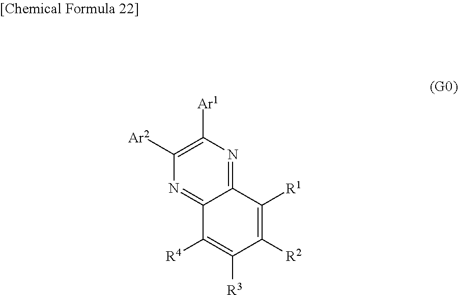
N1=C2C(=NC([Ar1])=C1[Ar2])C([R1])=C([R2])C([R3])=C2[R4]
